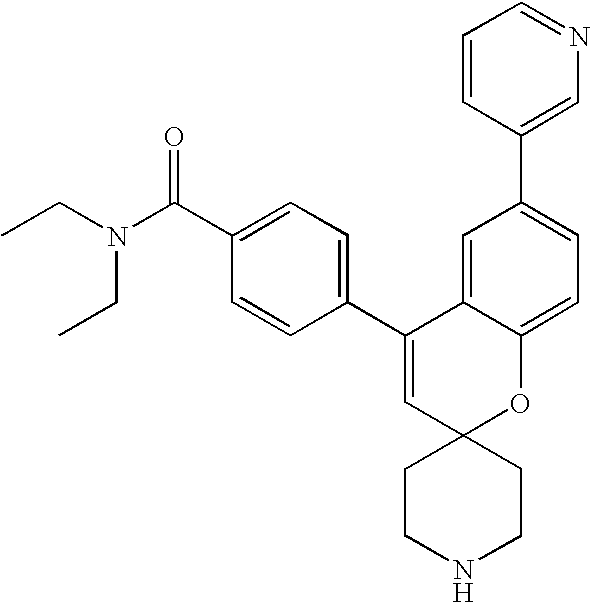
CCN(C(C1=CC=C(C2=CC3(OC4=CC=C(C5=CN=CC=C5)C=C24)CCNCC3)C=C1)=O)CC
